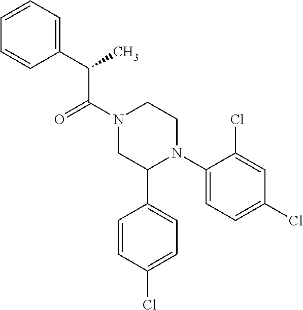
C(C(N1CC(C2=CC=C(Cl)C=C2)N(C2=CC=C(Cl)C=C2Cl)CC1)=O)(C)C1=CC=CC=C1
